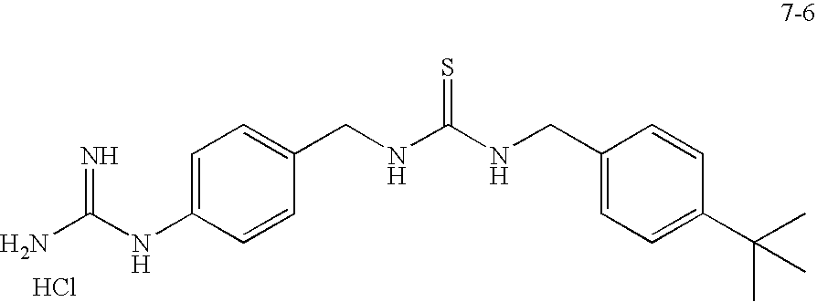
C1=C(NC(N)=N)C=CC(CNC(NCC2=CC=C(C(C)(C)C)C=C2)=S)=C1.Cl
